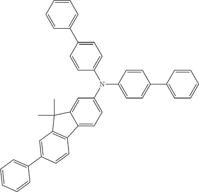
N(C1=CC=C(C2=CC=CC=C2)C=C1)(C1=CC=C2C(=C1)C(C)(C)C1=C2C=CC(C2=CC=CC=C2)=C1)C1=CC=C(C2=CC=CC=C2)C=C1
